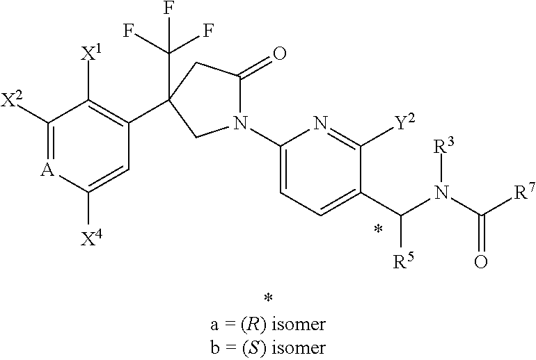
C1([X2])=[A]C([X4])=CC(C2(C(F)(F)F)CC(=O)N(C3=CC=C(C(N(C([R7])=O)[R3])[R5])C([Y2])=N3)C2)=C1[X1]
